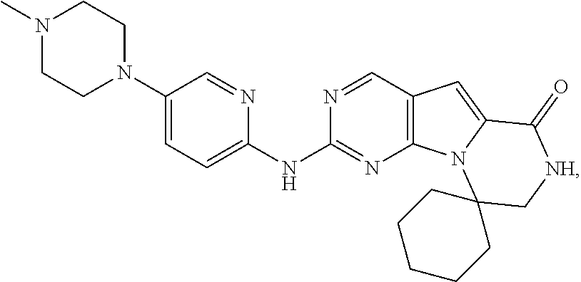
C12=C(C=NC(NC3=CC=C(N4CCN(C)CC4)C=N3)=N1)C=C1N2C2(C[NH]C1=O)CCCCC2
